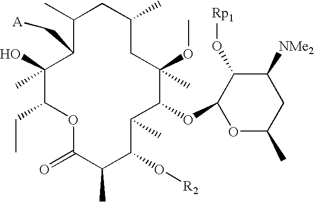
C1(C)(O)C(CC)OC(=O)C(C)C(O[R2])C(C)C(OC2OC(C)CC([NMe2])C2O[Rp1])C(OC)(C)CC(C)CC(C)C1C[A]
